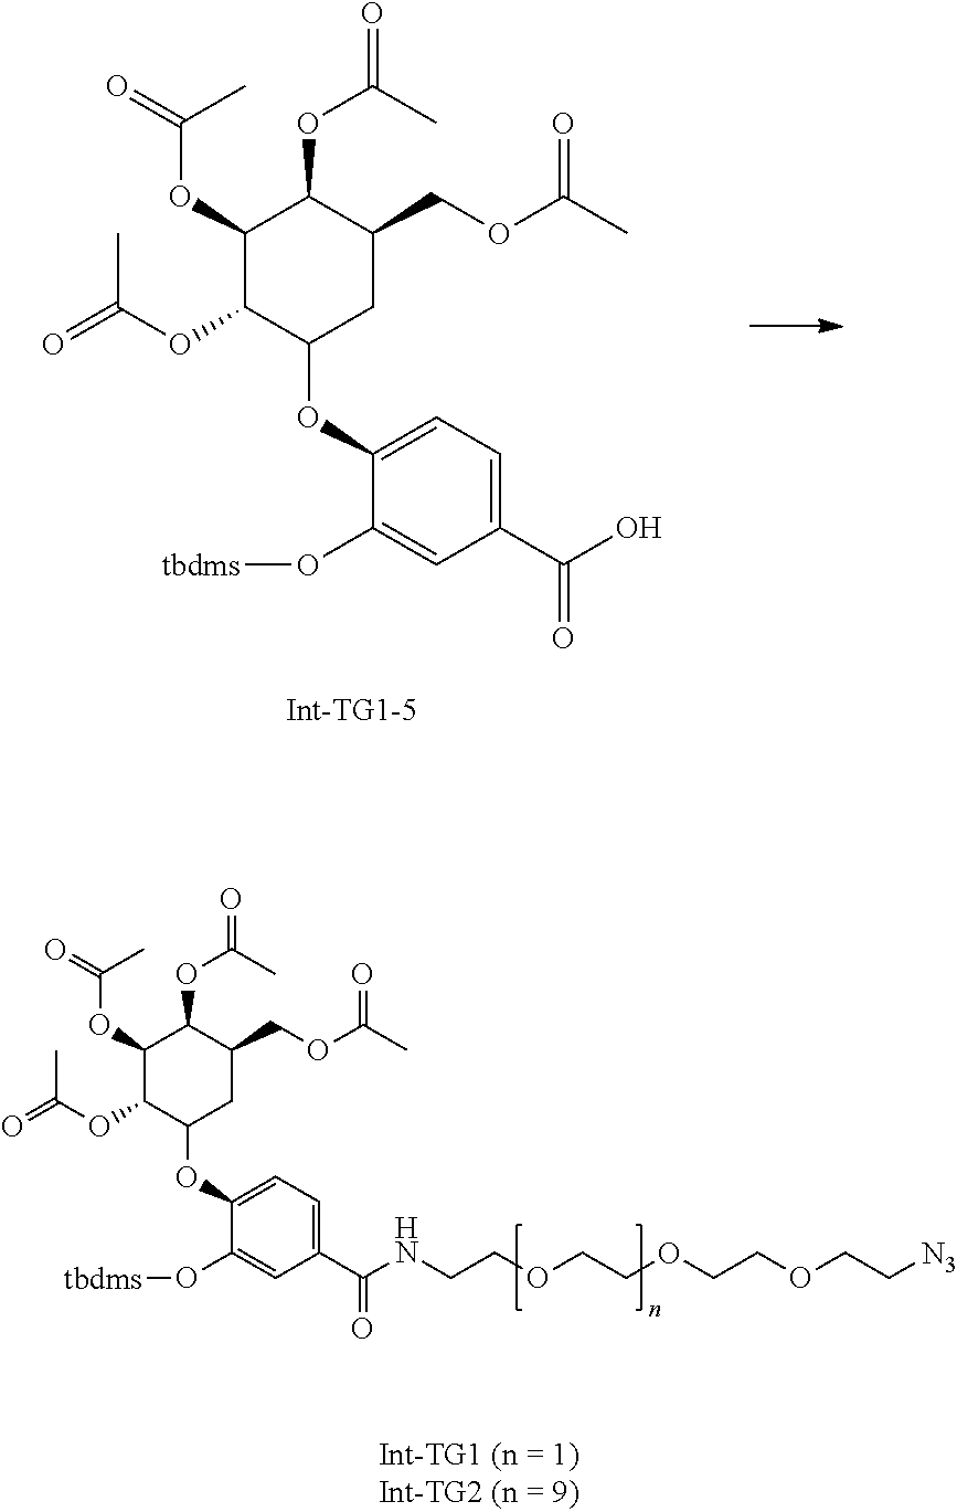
C1(OC(=O)C)C(OC(=O)C)C(OC2=CC=C(C(O)=O)C=C2O[tbdms])CC(COC(C)=O)C1OC(=O)C.C1(OC(=O)C)C(OC(=O)C)C(OC2=CC=C(C(NCCOCCOCCOCC[N3])=O)C=C2O[tbdms])CC(COC(C)=O)C1OC(=O)C
